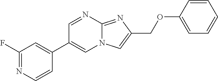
C1=NC2=NC(COC3=CC=CC=C3)=CN2C=C1C1=CC(F)=NC=C1
